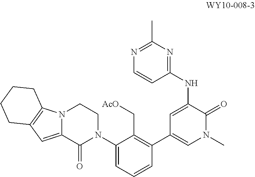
N12C(=CC3=C1CCCC3)C(=O)N(C1=CC=CC(C3=CN(C)C(=O)C(NC4=NC(C)=NC=C4)=C3)=C1C[AcO])CC2
